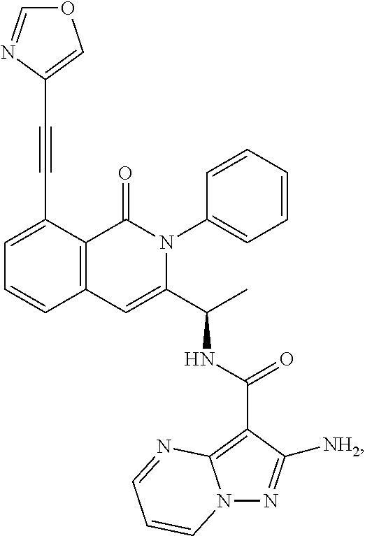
C1(C#CC2=COC=N2)=CC=CC2=C1C(=O)N(C1=CC=CC=C1)C(C(C)NC(C1=C3N(N=C1[NH2])C=CC=N3)=O)=C2
